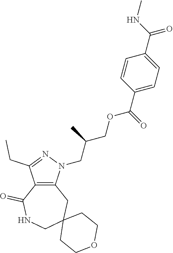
C12=C(N(CC(COC(C3=CC=C(C(=O)NC)C=C3)=O)C)N=C1CC)CC1(CNC2=O)CCOCC1
